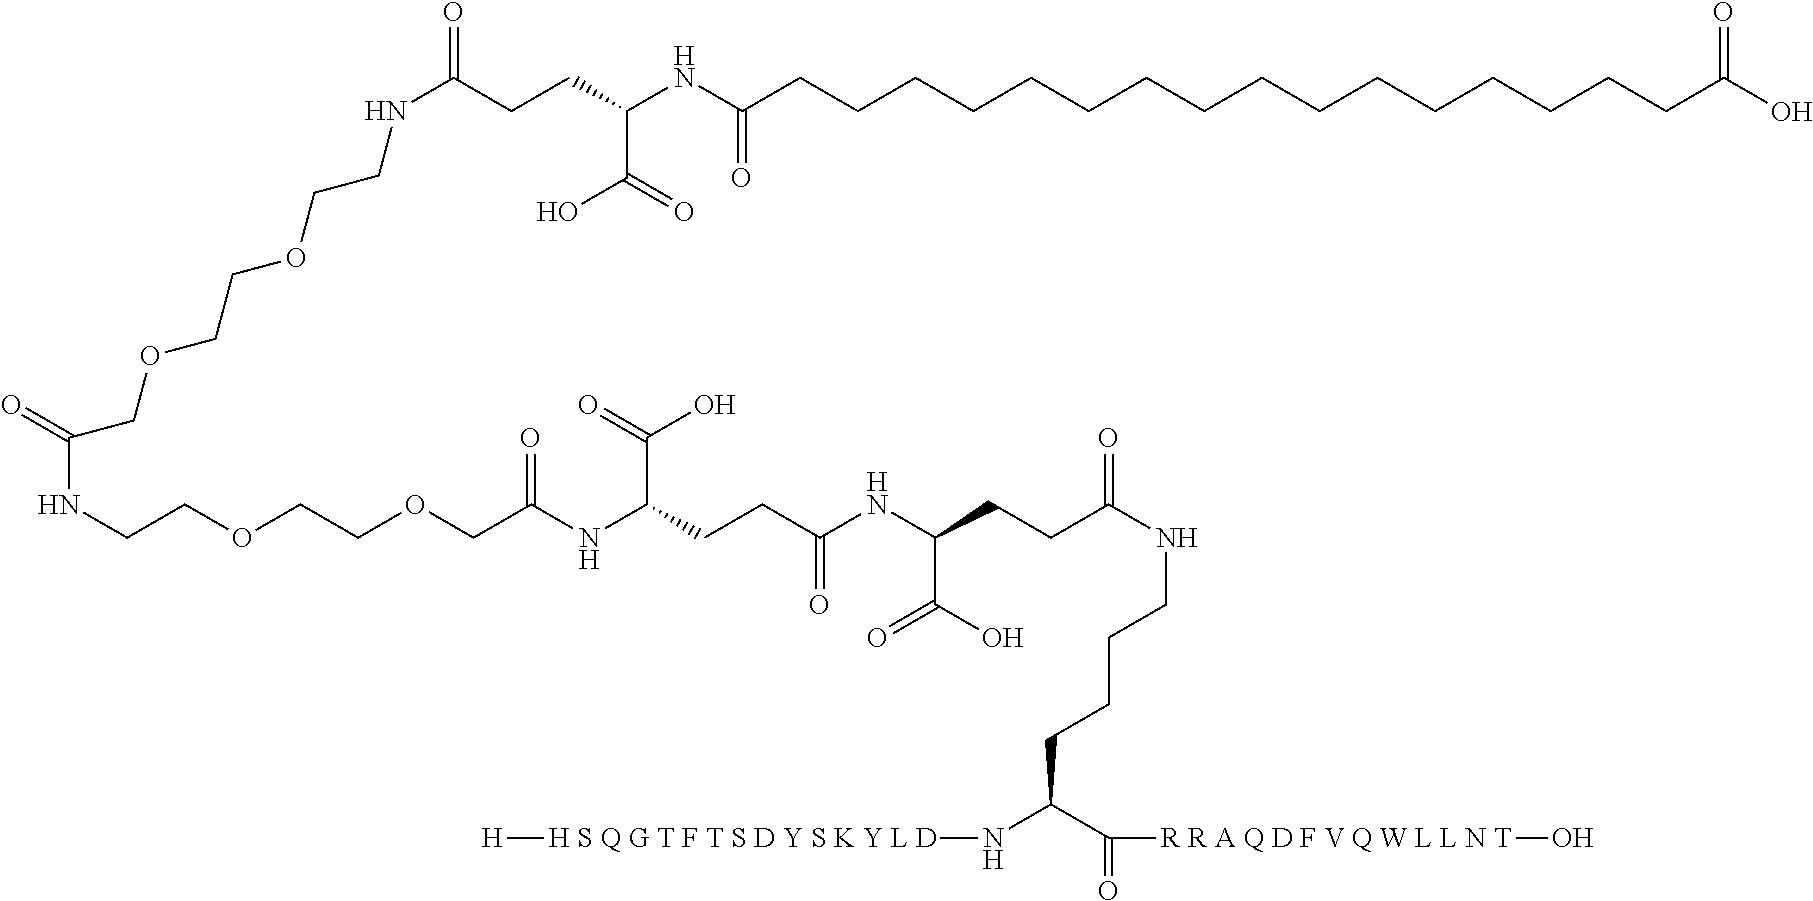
N(CCOCCOCC(NC(C(O)=O)CCC(NC(C(O)=O)CCC(NCCCCC(N[H S Q G T F T S D Y S K Y L D][H])C(=O)[R R A Q D F V Q W L L N T]O)=O)=O)=O)C(=O)COCCOCCNC(=O)CCC(NC(CCCCCCCCCCCCCCCCC(O)=O)=O)C(=O)O
